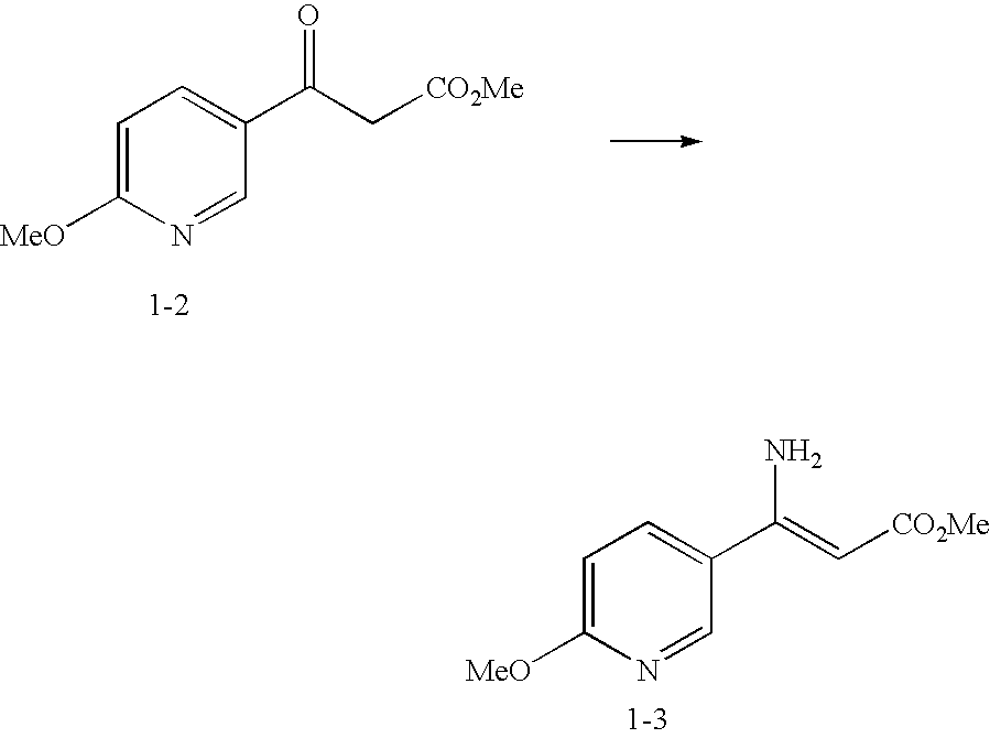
C1=C([MeO])N=CC(C(C[CO2Me])=O)=C1.C1=C([MeO])N=CC(C(=C[CO2Me])N)=C1
